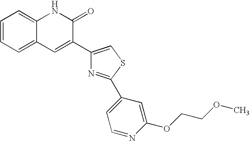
C1=CC=C2C(=C1)NC(=O)C(C1=CSC(C3=CC=NC(OCCOC)=C3)=N1)=C2
